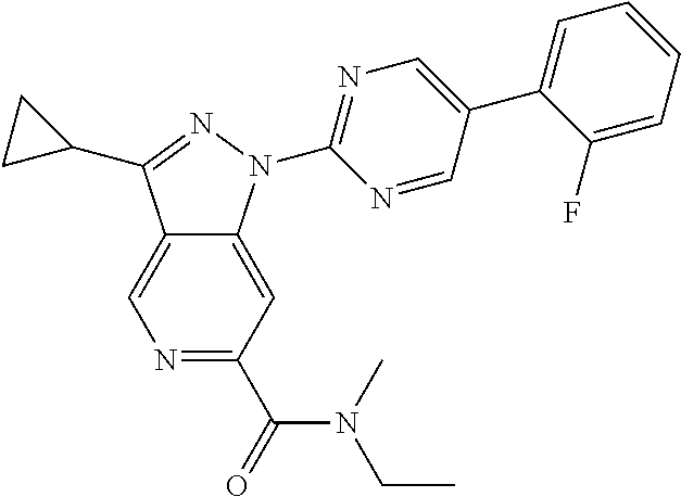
N1=C(C(=O)N(C)CC)C=C2C(=C1)C(C1CC1)=NN2C1=NC=C(C2=CC=CC=C2F)C=N1
